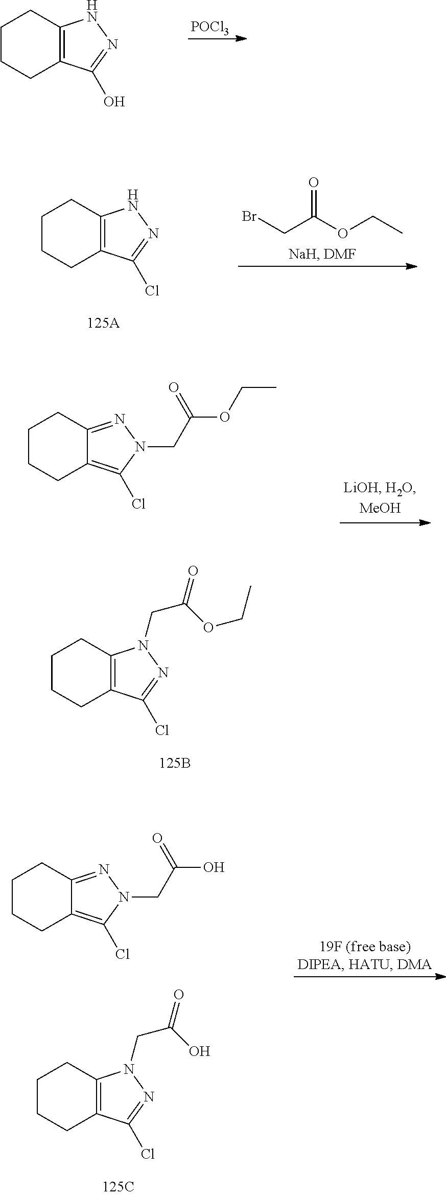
C1CCC2=C(C1)NN=C2O.[POCl3].BrCC(OCC)=O.C1CCC2=C(C1)NN=C2Cl.C1CCC2=C(Cl)N(CC(OCC)=O)N=C2C1.C1CCC2=C(C1)N(CC(OCC)=O)N=C2Cl.C1CCC2=C(Cl)N(CC(O)=O)N=C2C1.C1CCC2=C(C1)N(CC(O)=O)N=C2Cl
